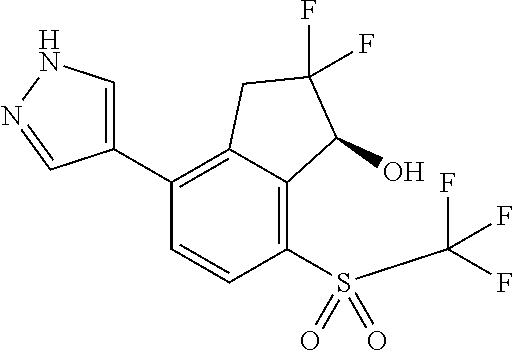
C1(C2=CNN=C2)=C2C(=C(S(=O)(C(F)(F)F)=O)C=C1)C(O)C(F)(F)C2
